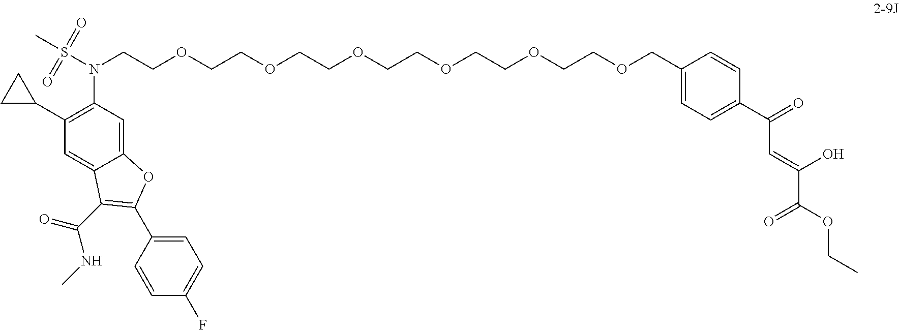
C12=CC(N(S(C)(=O)=O)CCOCCOCCOCCOCCOCCOCC3=CC=C(C(=O)C=C(C(OCC)=O)O)C=C3)=C(C3CC3)C=C1C(C(=O)NC)=C(C1=CC=C(F)C=C1)O2
